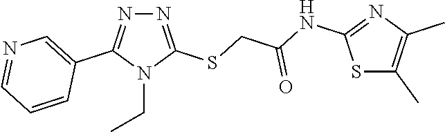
N1=C(SCC(=O)NC2=NC(C)=C(C)S2)N(CC)C(C2=CN=CC=C2)=N1
